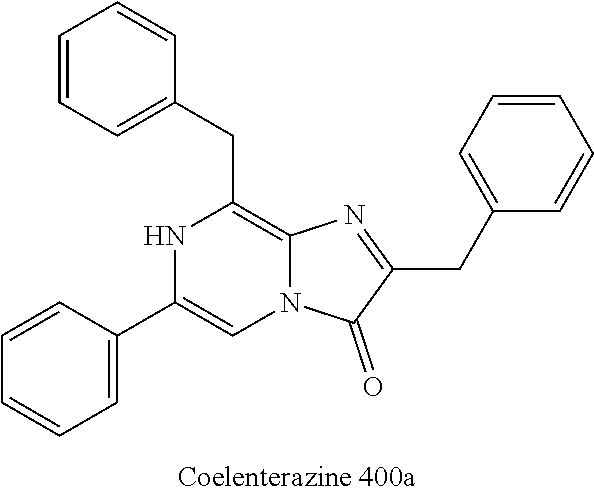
N1C(C2=CC=CC=C2)=CN2C(=C1CC1=CC=CC=C1)N=C(CC1=CC=CC=C1)C2=O
